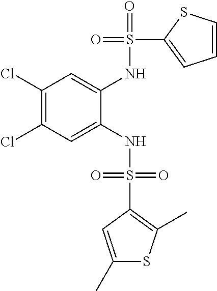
C1(Cl)=C(Cl)C=C(NS(=O)(=O)C2=C(C)SC(C)=C2)C(NS(=O)(C2=CC=CS2)=O)=C1
